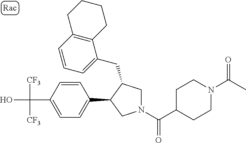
C(C1=CC=C(C2CN(C(=O)C3CCN(C(=O)C)CC3)CC2CC2=CC=CC3=C2CCCC3)C=C1)(O)([CF3])[CF3]
